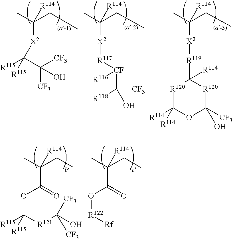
C(CC)(C)([R114])[X2]C([R115])(C([CF3])([CF3])O)[R115].C(CC)(C)([R114])[X2][R117][CF]([R116])C([CF3])(O)[R118].C(CC)(C)([R114])[X2][R119]C1([R114])[R120]C([R114])([R114])OC([CF3])(O)[R120]1.C(CC)(C)([R114])C(=O)OC([R115])([R121]C(O)([CF3])[CF3])[R115].C(CC)(C)([R114])C(=O)O[R122][Rf]
